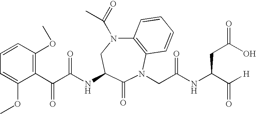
C12=C(N(CC(NC(C([H])=O)CC(=O)O)=O)C(=O)C(NC(C(C3=C(OC)C=CC=C3OC)=O)=O)CN1C(=O)C)C=CC=C2
